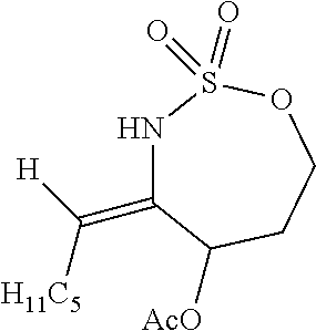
N1C(=C([H])[H11C5])C([AcO])CCOS1(=O)=O
